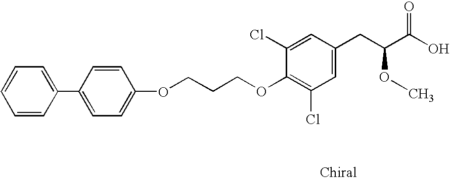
O(C1=C(Cl)C=C(CC(C(O)=O)OC)C=C1Cl)CCCOC1=CC=C(C2=CC=CC=C2)C=C1
